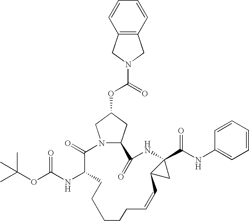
N12C(CC(OC(=O)N3CC4=C(C3)C=CC=C4)C1)C(=O)NC1(C(NC3=CC=CC=C3)=O)C(C1)C=CCCCCCC(NC(OC(C)(C)C)=O)C2=O
